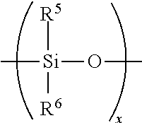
O([Si]([R5])([R6])C)C
